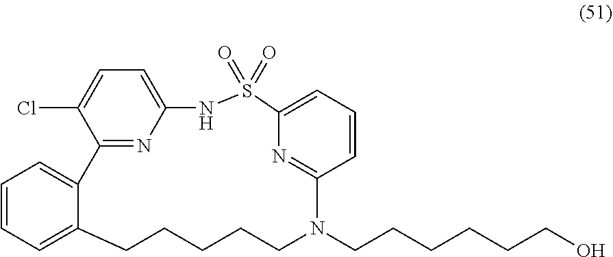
C12=CC=CC=C1CCCCCN(CCCCCCO)C1=NC(=CC=C1)S(=O)(=O)NC1=CC=C(Cl)C2=N1
